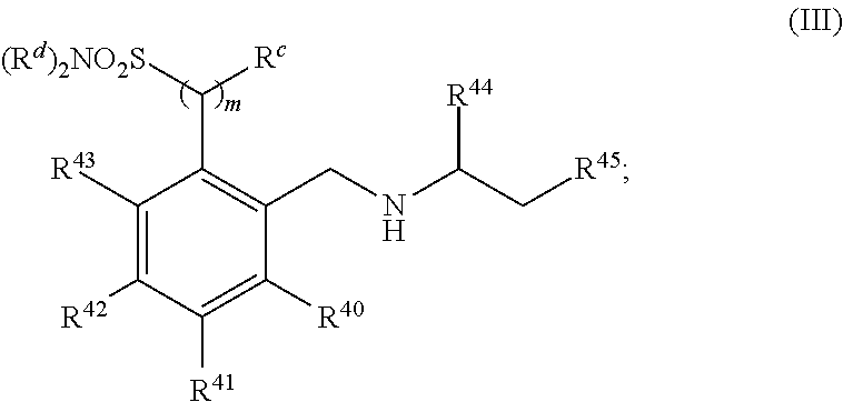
C1([R43])=C([R42])C([R41])=C([R40])C(CNC(C[R45])[R44])=C1C([(Rd)2NO2S])[Rc]
